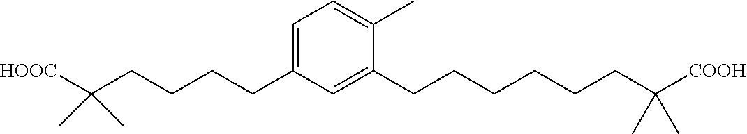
C1=C(C)C(CCCCCCC(C)(C)[COOH])=CC(CCCCC(C)(C)[HOOC])=C1
